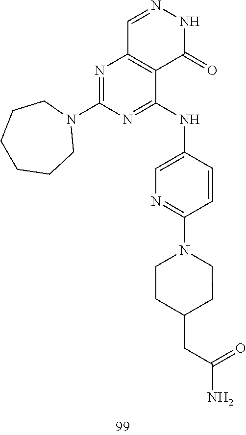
C1=NNC(=O)C2=C1N=C(N1CCCCCC1)N=C2NC1=CN=C(N2CCC(CC(N)=O)CC2)C=C1
